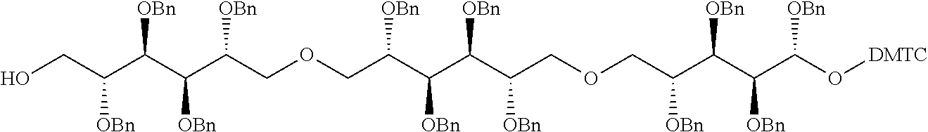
OCC(C(C(C(COCC(C(C(C(COCC(C(C(C(O[DMTC])[OBn])[OBn])[OBn])[OBn])[OBn])[OBn])[OBn])[OBn])[OBn])[OBn])[OBn])[OBn]
